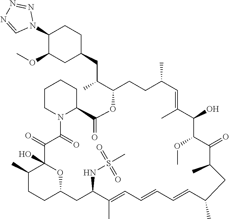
C1(C)CCC2OC1(O)C(=O)C(=O)N1C(CCCC1)C(=O)OC(C(CC1CCC(N3N=NN=C3)C(OC)C1)C)CCC(C)C=C(C)C(O)C(OC)C(=O)C(C)CC(C)C=CC=CC=C(C)C(NS(C)(=O)=O)C2
